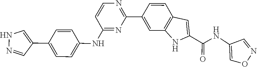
C1=CC2=C(C=C1C1=NC=CC(NC3=CC=C(C4=CNN=C4)C=C3)=N1)NC(C(=O)NC1=CON=C1)=C2
